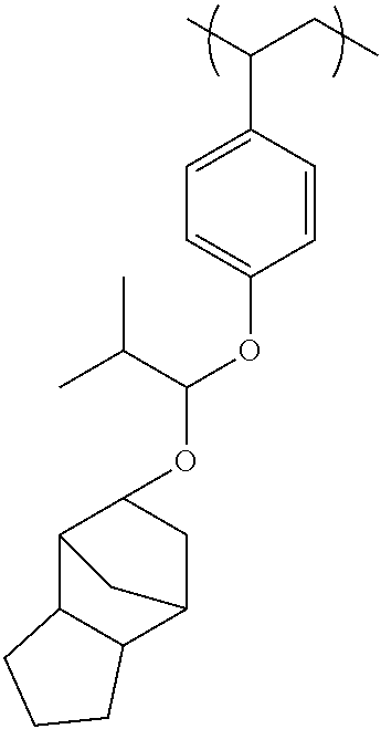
C1=C(C(C)CC)C=CC(OC(OC2C3C4C(C(C2)C3)CCC4)C(C)C)=C1
